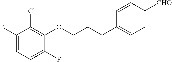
C1(F)=CC=C(F)C(OCCCC2=CC=C([CHO])C=C2)=C1Cl
